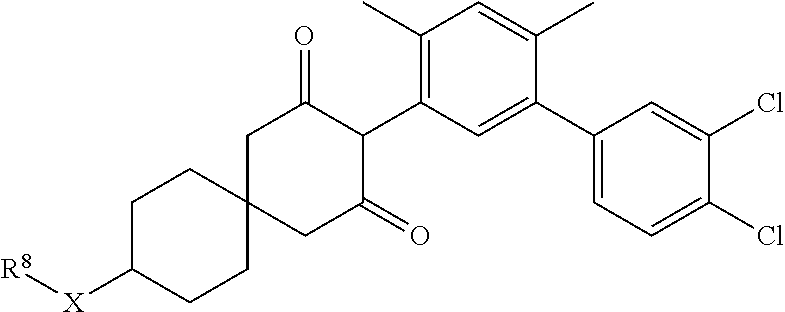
C1(C)=C(C2C(=O)CC3(CC2=O)CCC([X][R8])CC3)C=C(C2=CC=C(Cl)C(Cl)=C2)C(C)=C1
